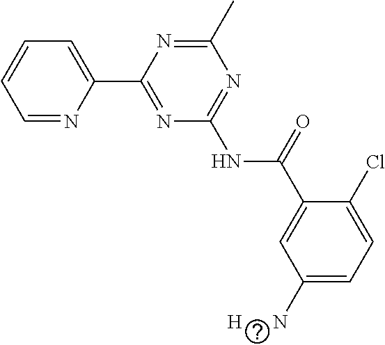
C1=NC(C2=NC(NC(C3=CC([H      N])=CC=C3Cl)=O)=NC(C)=N2)=CC=C1
